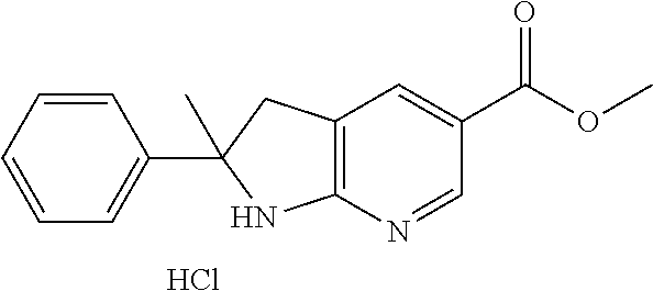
C12=C(N=CC(C(OC)=O)=C1)NC(C1=CC=CC=C1)(C)C2.Cl
